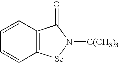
C1=CC2=C(C=C1)[Se]N([C(CH3)3])C2=O
